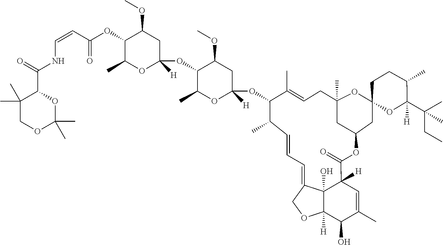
OC1C(C)=CC2([H])C3(O)C1([H])OCC3=CC=CC(C)C(OC1([H])CC(OC)C(OC3([H])CC(OC)C(OC(C=CNC(C4C(C)(C)COC(C)(C)O4)=O)=O)C(C)O3)C(C)O1)C(C)=CCC1(C)OC3(CC(C1)OC2=O)CCC(C)C(C(CC)(C)C)([H])O3
